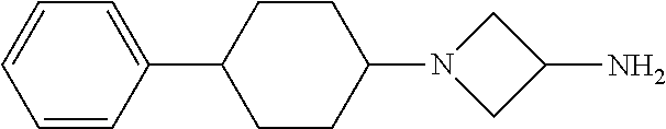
C1=CC=CC(C2CCC(N3CC(N)C3)CC2)=C1
